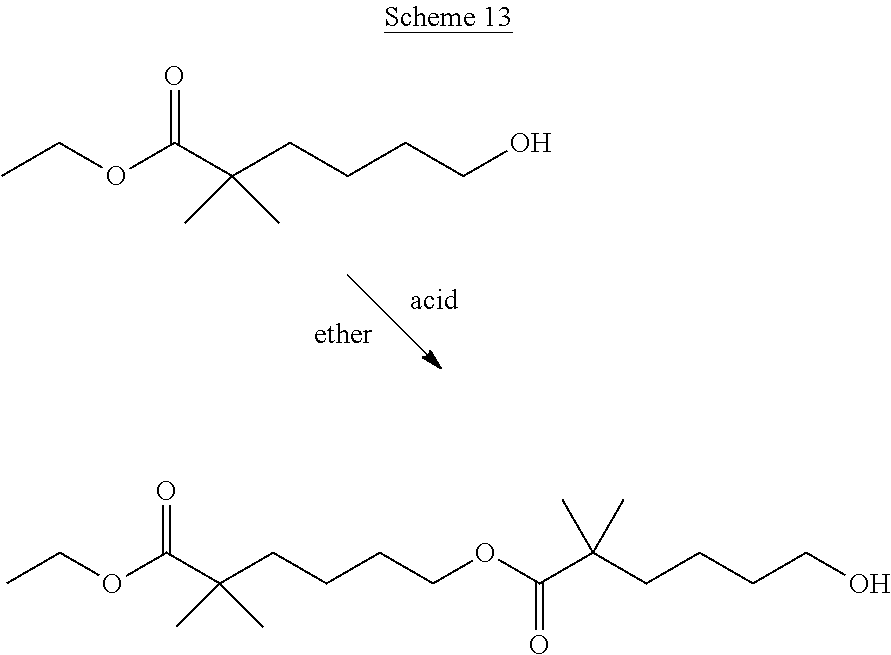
C(CCCCO)(C)(C)C(OCC)=O.C(CCCOC(C(CCCCO)(C)C)=O)C(C(OCC)=O)(C)C
